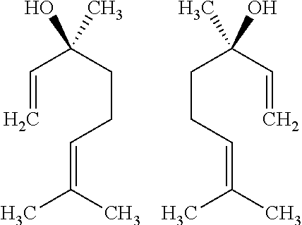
C(=C)C(CCC=C(C)C)(O)C.C(CC=C(C)C)C(C=C)(C)O
